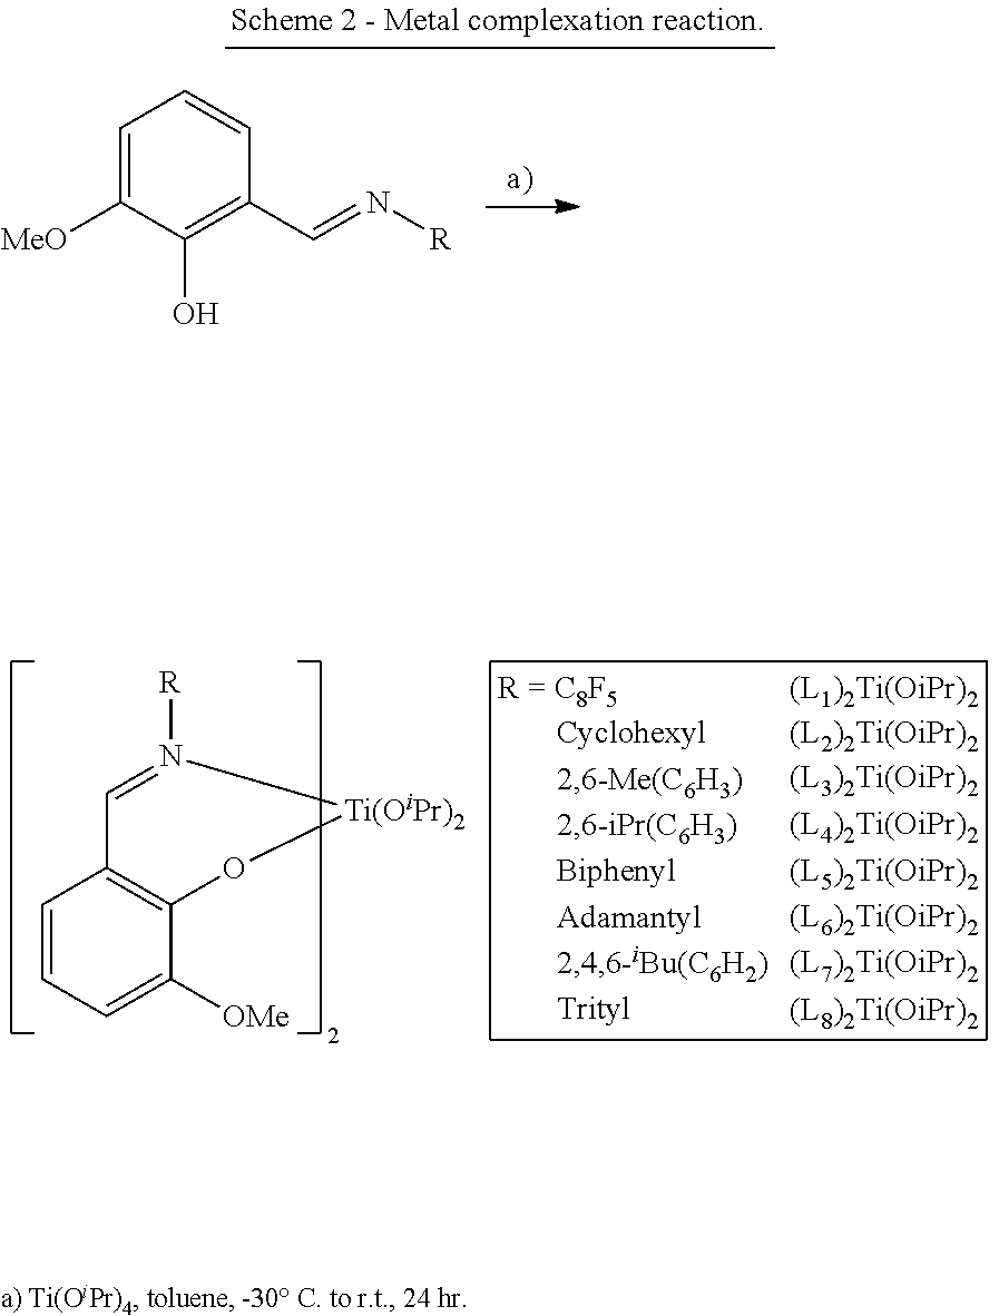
C1=CC=C([OMe])C2=C1C=N([R])[Ti(OiPr)2]O2.C1=C([MeO])C(O)=C(C=N[R])C=C1
